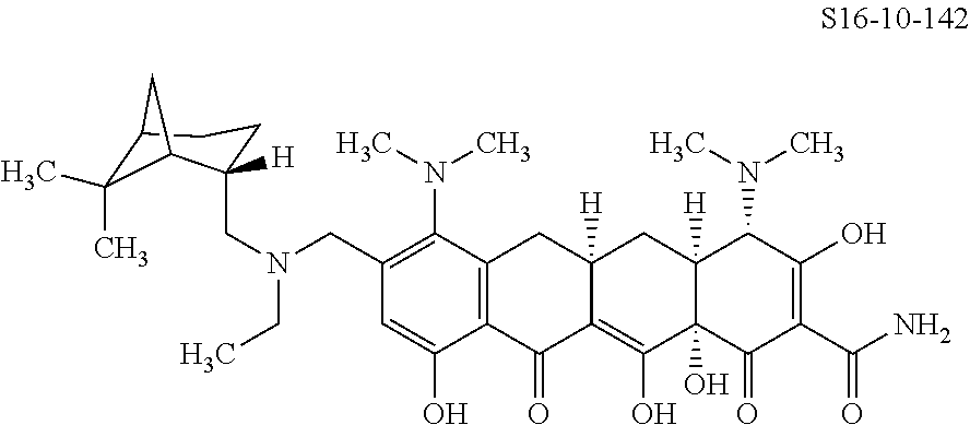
C1(CN(CC2([H])CCC3C(C)(C)C2C3)CC)=C(N(C)C)C2=C(C(O)=C1)C(=O)C1=C(O)C3(O)C([H])(CC1([H])C2)C(N(C)C)C(O)=C(C(N)=O)C3=O
